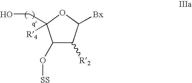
C1([R2])C(O[SS])C(CO)([R4])OC1[Bx]
